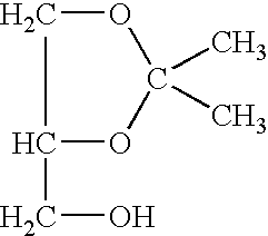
C1(CO)OC(C)(C)OC1
